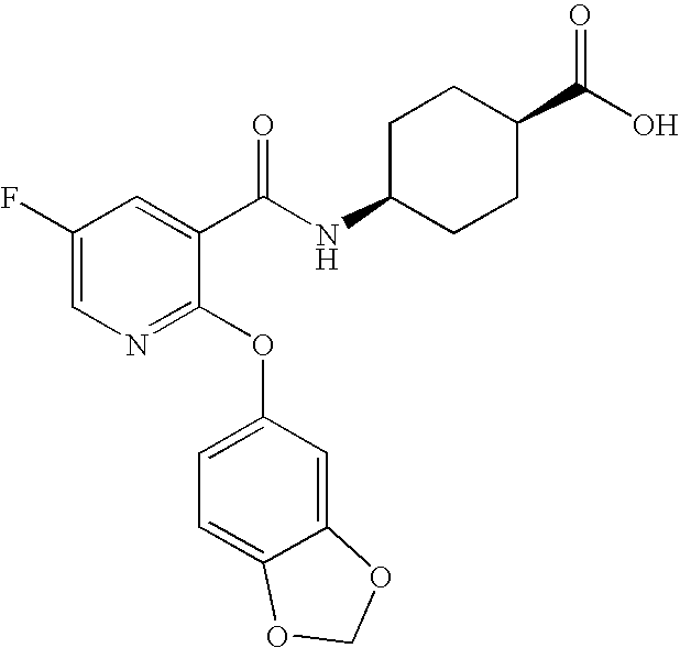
C1(F)=CN=C(OC2=CC=C3C(=C2)OCO3)C(C(NC2CCC(C(O)=O)CC2)=O)=C1
